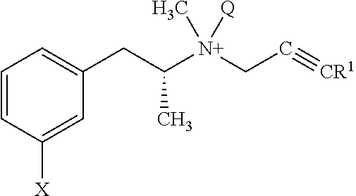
C1=CC([X])=CC(CC([N+](CC#[CR1])(C)[Q])C)=C1
